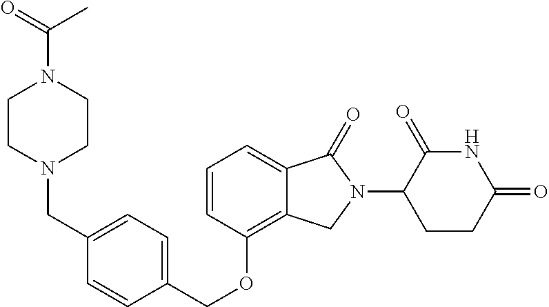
C(OC1=C2C(=CC=C1)C(=O)N(C1C(=O)NC(=O)CC1)C2)C1=CC=C(CN2CCN(C(C)=O)CC2)C=C1
